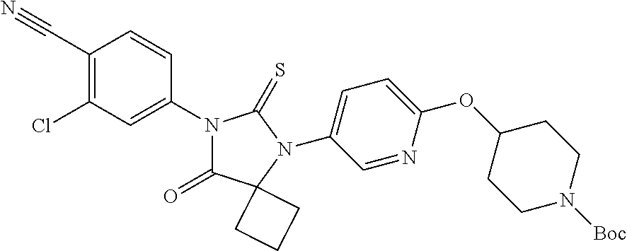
C1(C#N)=C(Cl)C=C(N2C(=O)C3(N(C4=CC=C(OC5CCN([Boc])CC5)N=C4)C2=S)CCC3)C=C1
